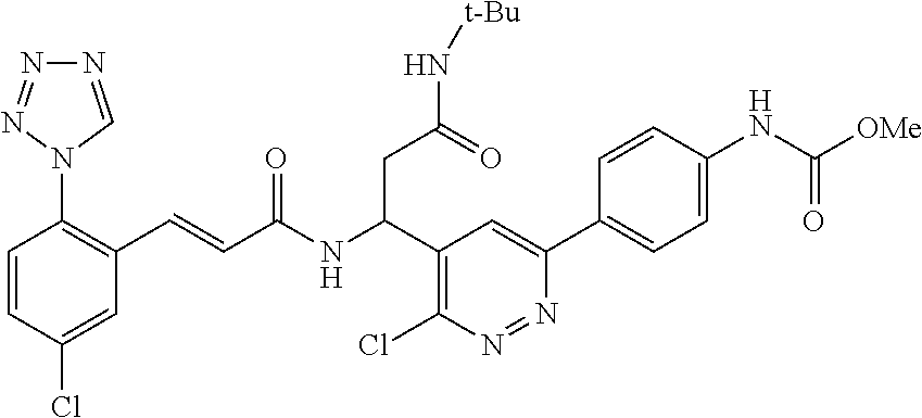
C1=CC(Cl)=CC(C=CC(NC(C2=C(Cl)N=NC(C3=CC=C(NC([OMe])=O)C=C3)=C2)CC(=O)N[t-Bu])=O)=C1N1N=NN=C1
